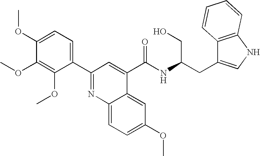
C1(C2=NC3=CC=C(OC)C=C3C(C(=O)NC(CO)CC3=CNC4=C3C=CC=C4)=C2)=CC=C(OC)C(OC)=C1OC
